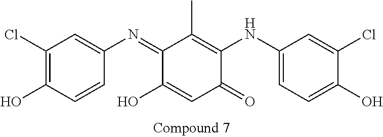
C1(Cl)=C(O)C=CC(N=C2C(O)=CC(=O)C(NC3=CC=C(O)C(Cl)=C3)=C2C)=C1
